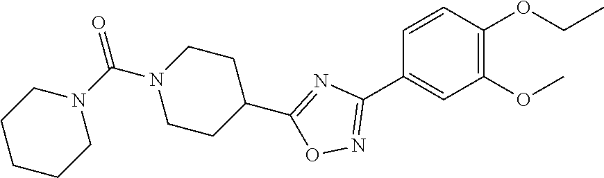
C1=CC(OCC)=C(OC)C=C1C1=NOC(C2CCN(C(=O)N3CCCCC3)CC2)=N1
